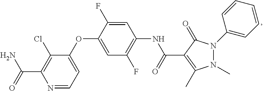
N1=CC=C(OC2=CC(F)=C(NC(=O)C3=C(C)N(C)N(C4=CC=CC=C4)C3=O)C=C2F)C(Cl)=C1C(=O)N
